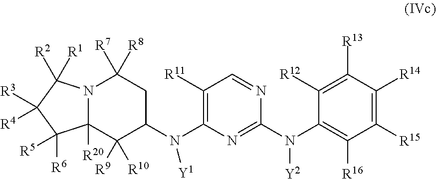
C1([R15])=C([R14])C([R13])=C([R12])C(N(C2=NC(N(C3CC([R8])([R7])N4C([R20])(C3([R10])[R9])C([R6])([R5])C([R3])([R4])C4([R1])[R2])[Y1])=C([R11])C=N2)[Y2])=C1[R16]
